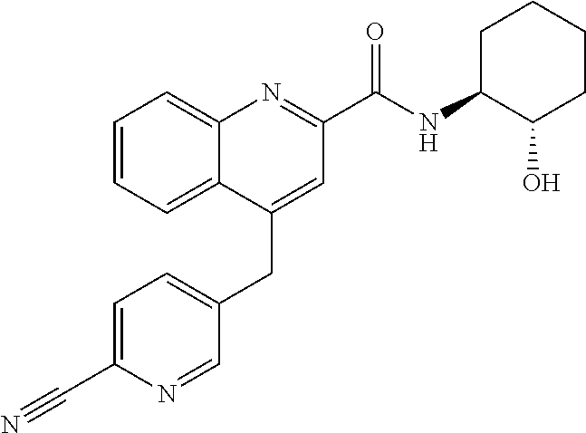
C1=C(C#N)N=CC(CC2=CC(C(NC3C(O)CCCC3)=O)=NC3=CC=CC=C23)=C1
